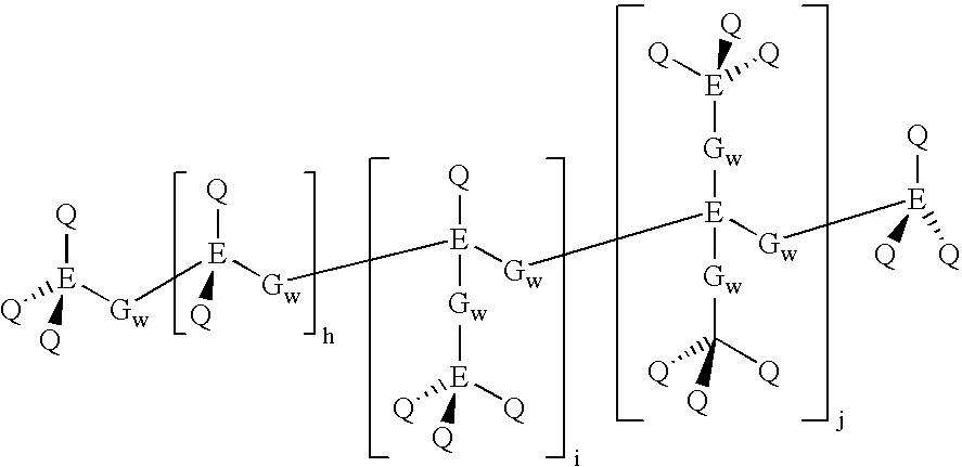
[Q][E]([Gw][E]([Gw][E]([Gw][E]([Q])([Q])[Q])([Q])[Gw][E]([Gw]C([Q])([Q])[Q])([Gw][E]([Q])([Q])[Q])[Gw][E]([Q])([Q])[Q])([Q])[Q])([Q])[Q]
